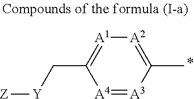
[A4]1=[A3]C(C)=[A2][A1]=C1C[Y][Z]
